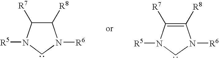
N1([R6])C([R8])C([R7])N([R5])C1.N1([R6])C([R8])=C([R7])N([R5])C1
